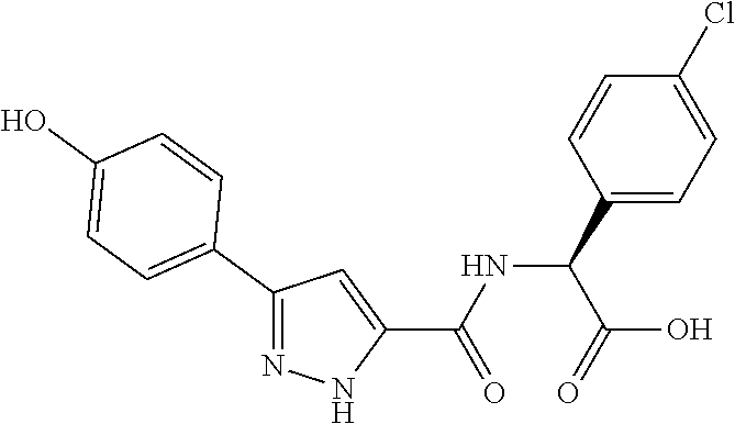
O=C(NC(C(=O)O)C1=CC=C(Cl)C=C1)C1=CC(C2=CC=C(O)C=C2)=NN1
